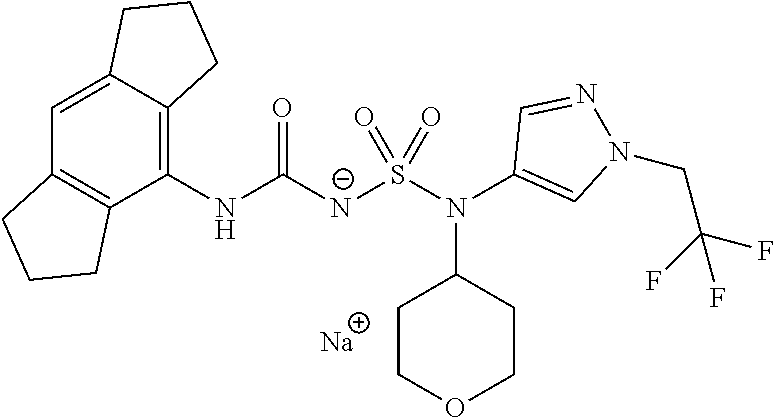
C1(NC([N-]S(N(C2=CN(CC(F)(F)F)N=C2)C2CCOCC2)(=O)=O)=O)=C2C(=CC3=C1CCC3)CCC2.[Na]
